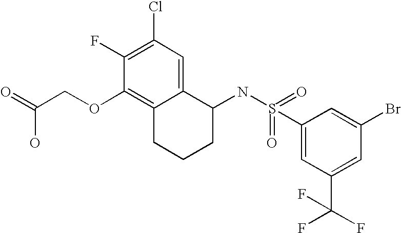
C1(F)=C(Cl)C=C2C(=C1OCC(=O)O)CCCC2NS(=O)(C1=CC(C(F)(F)F)=CC(Br)=C1)=O
